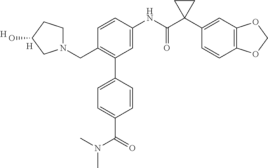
C1=C(NC(C2(C3=CC4=C(C=C3)OCO4)CC2)=O)C=CC(CN2CCC(O)C2)=C1C1=CC=C(C(=O)N(C)C)C=C1.[H].[H]
